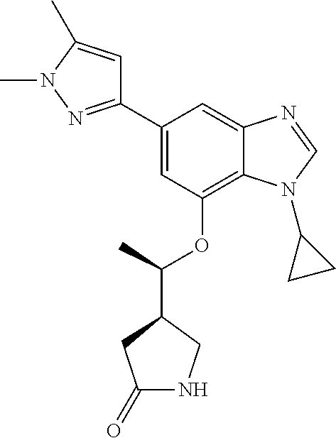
C1(C2=CC(OC(C3CC(=O)NC3)C)=C3C(=C2)N=CN3C2CC2)=NN(C)C(C)=C1
